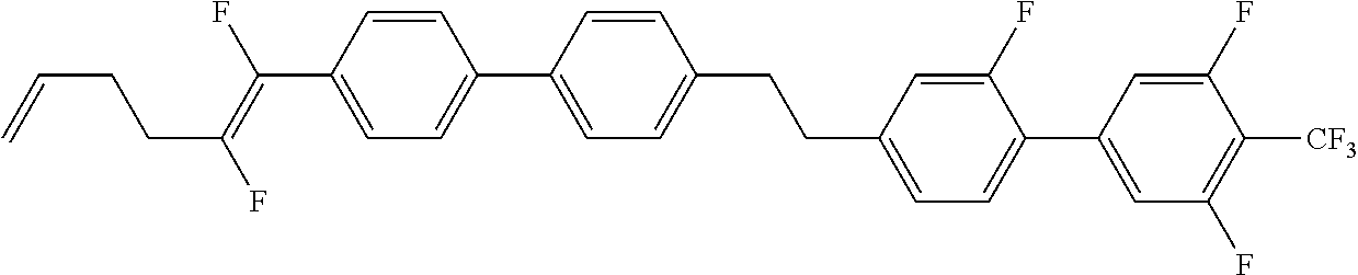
C(C1=CC=C(C2=CC(F)=C([CF3])C(F)=C2)C(F)=C1)CC1=CC=C(C2=CC=C(C(=C(F)CCC=C)F)C=C2)C=C1
